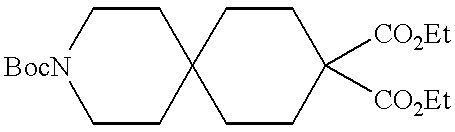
[BocN]1CCC2(CC1)CCC([CO2Et])([CO2Et])CC2
